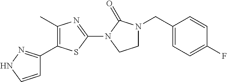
C1=CNN=C1C1=C(C)N=C(N2CCN(CC3=CC=C(F)C=C3)C2=O)S1
